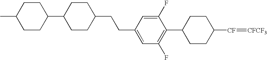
C1CC([CF]=[CFCF3])CCC1C1=C(F)C=C(CCC2CCC(C3CCC(C)CC3)CC2)C=C1F
